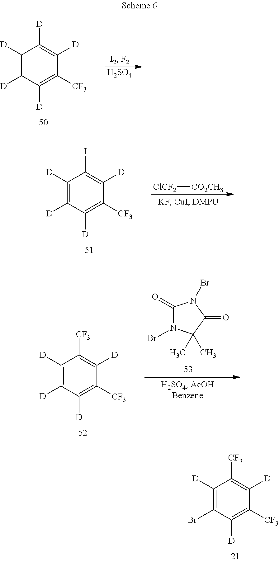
C1([D])=C([D])C([D])=C([CF3])C([D])=C1[D].[H2SO4].C1([D])=C([D])C([D])=C([CF3])C([D])=C1I.[ClCF2][CO2CH3].C1(=O)N(Br)C(C)(C)C(=O)N1Br.C1([D])=C([D])C([D])=C([CF3])C([D])=C1[CF3].C1([D])=C(Br)C([D])=C([CF3])C([D])=C1[CF3]
